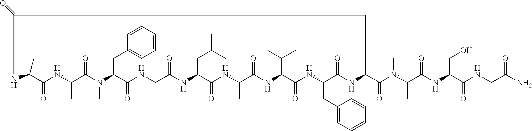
CN(C(C1NC(=O)C(CC2=CC=CC=C2)NC(=O)C(C(C)C)NC(=O)C(C)NC(=O)C(CC(C)C)NC(=O)CNC(=O)C(CC2=CC=CC=C2)N(C)C(=O)C(C)NC(=O)C(C)NC(=O)C1)=O)C(C(NC(CO)C(NCC(=O)N)=O)=O)C
